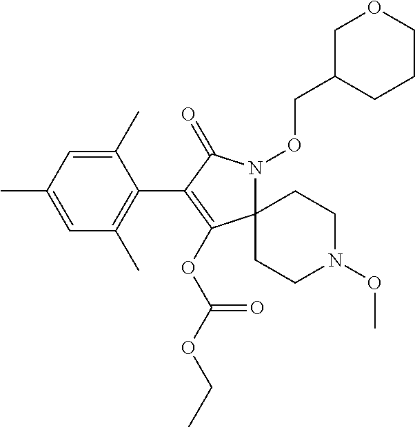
C12(N(OCC3CCCOC3)C(=O)C(C3=C(C)C=C(C)C=C3C)=C1OC(OCC)=O)CCN(OC)CC2
